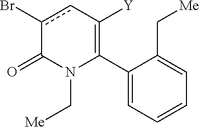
C1(C2=C([Y])cc(Br)C(=O)N2C[Me])=CC=CC=C1C[Me]
